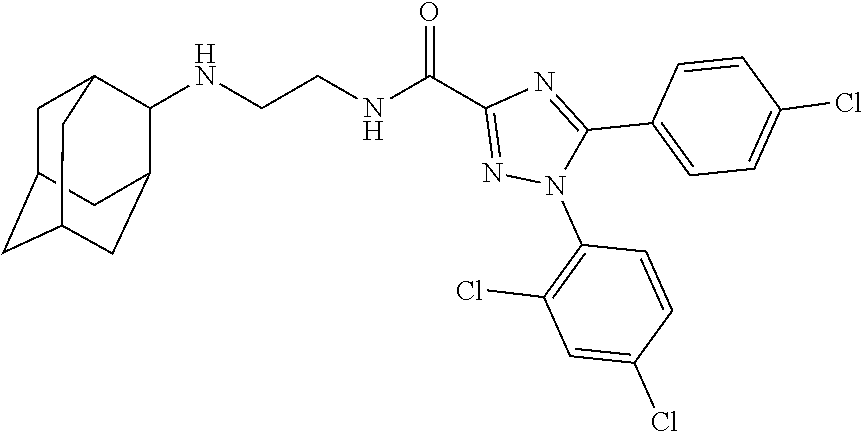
N(CCNC(C1=NN(C2=C(Cl)C=C(Cl)C=C2)C(C2=CC=C(Cl)C=C2)=N1)=O)C1C2CC3CC(CC1C3)C2
